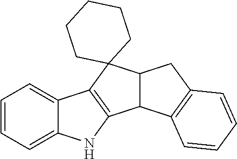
C1=CC=C2C(=C1)C1=C(N2)C2C(C13CCCCC3)CC1=C2C=CC=C1
